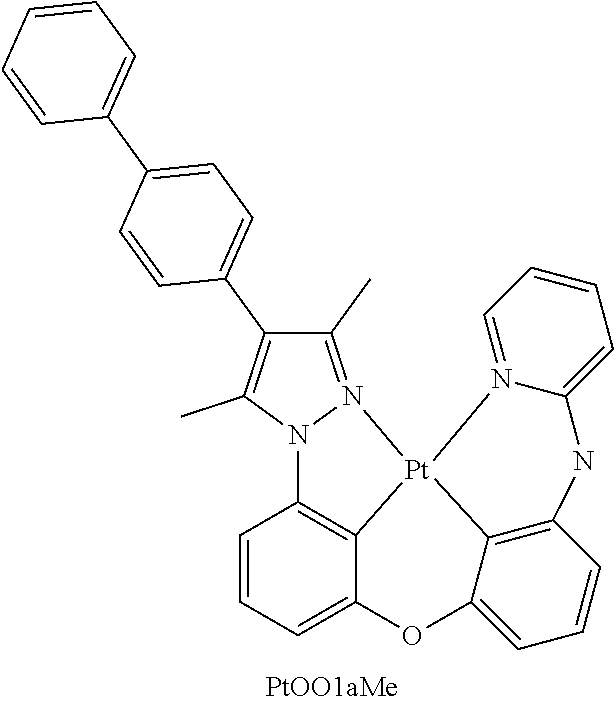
C1(C)=N2N(C(C)=C1C1=CC=C(C3=CC=CC=C3)C=C1)C1=C3C(=CC=C1)OC1=CC=CC4=C1[Pt]23N1=CC=CC=C1N4
